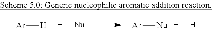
[Ar][H].[Ar][Nu].[H]
